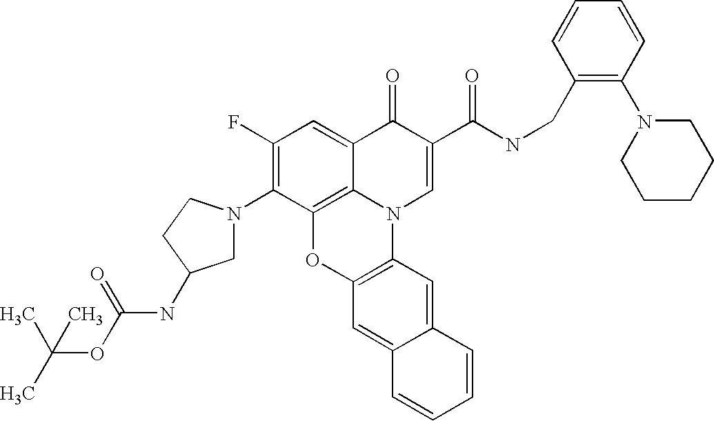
C1(F)=C(N2CC(NC(=O)OC(C)(C)C)CC2)C2=C3C(=C1)C(=O)C(C(NCC1=C(N4CCCCC4)C=CC=C1)=O)=CN3C1=C(O2)C=C2C(=C1)C=CC=C2
